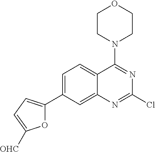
C1=C(C2=CC=C([OHC])O2)C=C2C(=C1)C(N1CCOCC1)=NC(Cl)=N2
